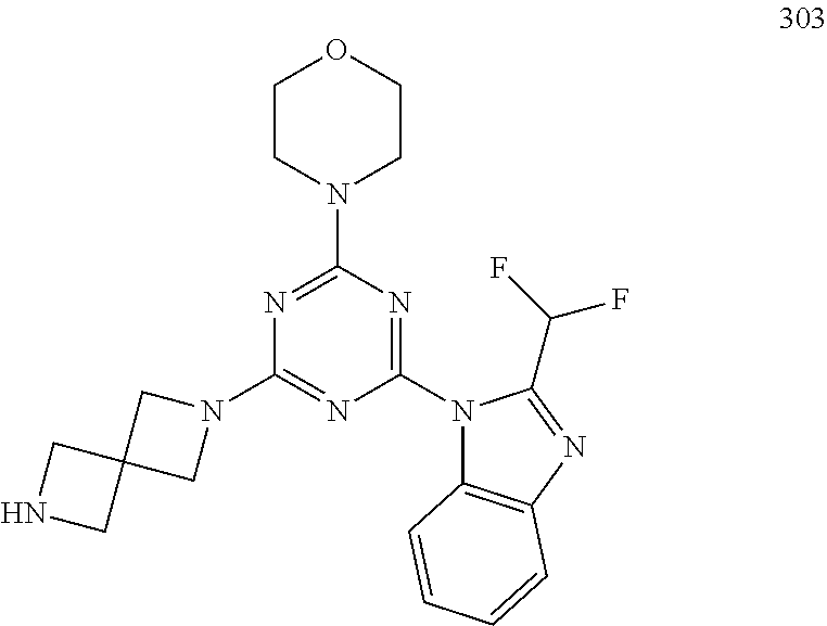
N1=C(N2CCOCC2)N=C(N2C3=C(N=C2C(F)F)C=CC=C3)N=C1N1CC2(C1)CNC2
